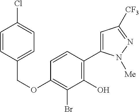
C(OC1=C(Br)C(O)=C(C2=CC([CF3])=NN2[Me])C=C1)C1=CC=C(Cl)C=C1
